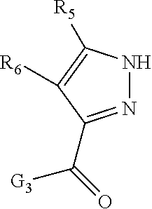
N1=C(C(=O)[G3])C([R6])=C([R5])N1
